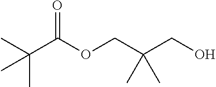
CC(C(OCC(CO)(C)C)=O)(C)C
